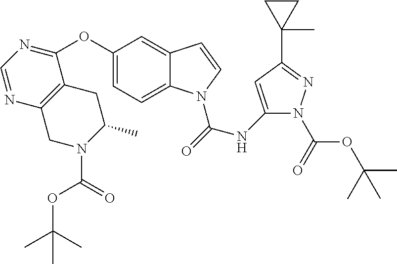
C1=C2C(=CC(OC3=NC=NC4=C3CC(C)N(C(OC(C)(C)C)=O)C4)=C1)C=CN2C(NC1=CC(C2(C)CC2)=NN1C(OC(C)(C)C)=O)=O
